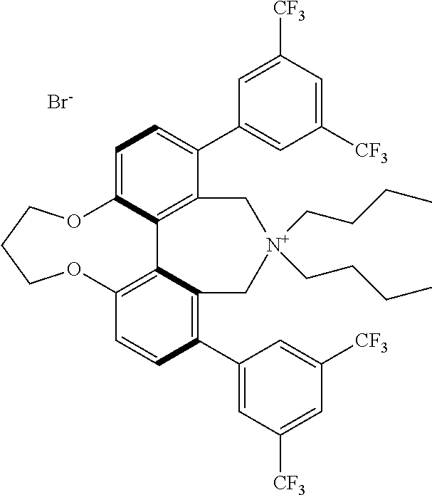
C1=C2C3=C(C(C4=CC([CF3])=CC([CF3])=C4)=C1)C[N+](CCCC)(CCCC)CC1=C(C4=CC([CF3])=CC([CF3])=C4)C=CC(=C31)OCCCO2.[Br-]
